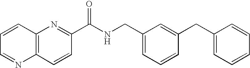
C12=C(N=C(C(NCC3=CC=CC(CC4=CC=CC=C4)=C3)=O)C=C1)C=CC=N2
